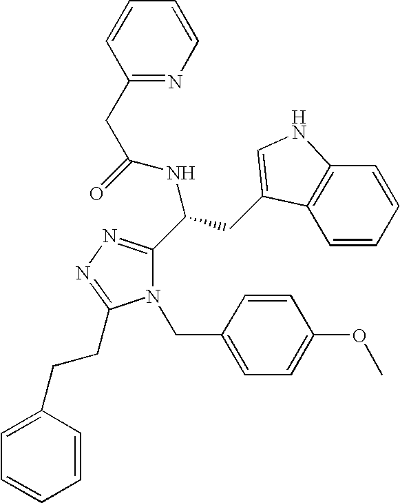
N1(CC2=CC=C(OC)C=C2)C(C(CC2=CNC3=C2C=CC=C3)NC(CC2=NC=CC=C2)=O)=NN=C1CCC1=CC=CC=C1
